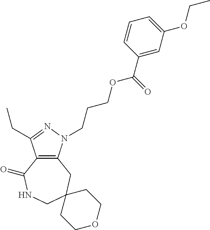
C12=C(N(CCCOC(C3=CC(OCC)=CC=C3)=O)N=C1CC)CC1(CNC2=O)CCOCC1
